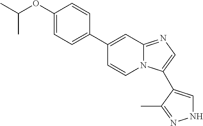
C1(C2=CC=C(OC(C)C)C=C2)=CC2=NC=C(C3=CNN=C3C)N2C=C1
